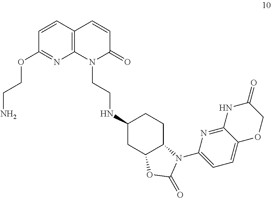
N1(CCNC2CC3C(CC2)N(C2=CC=C4C(=N2)NC(=O)CO4)C(=O)O3)C(=O)C=CC2=C1N=C(OCCN)C=C2
